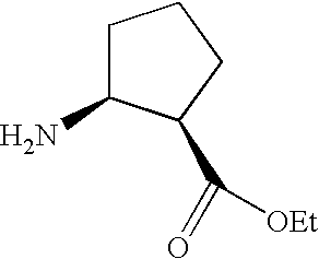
C1C(N)C(C(=O)[OEt])CC1
